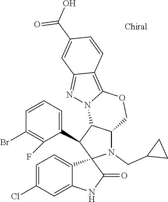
C1=C(Cl)C=C2C(=C1)C1(C(=O)N2)N(CC2CC2)C2C(C1C1=CC=CC(Br)=C1F)N1C(=C3C(=N1)C=C(C(O)=O)C=C3)OC2
